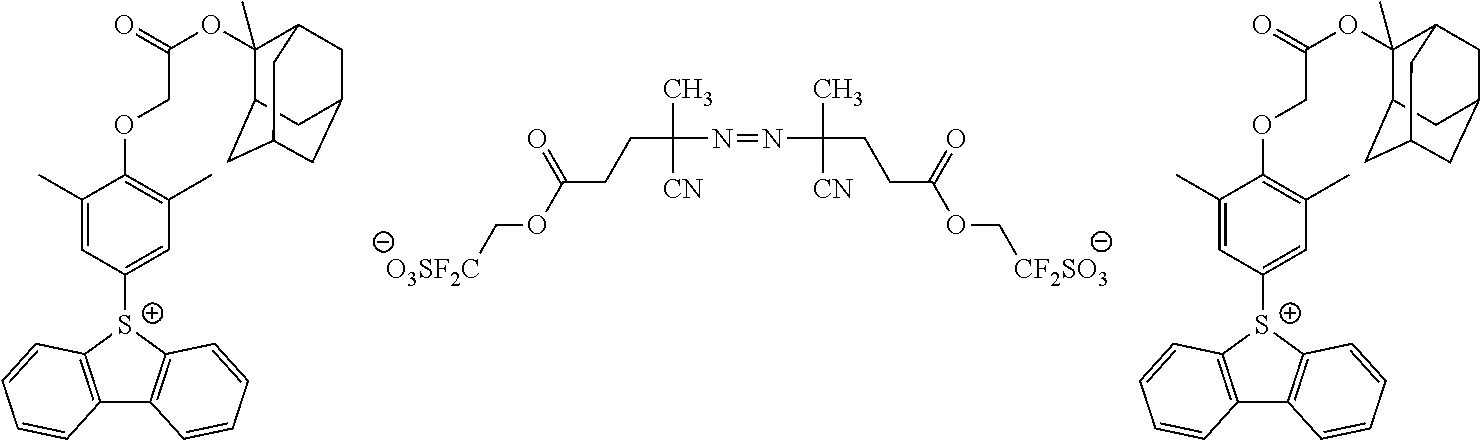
[O3SF2C]COC(CCC(N=NC(C)(CCC(OC[CF2SO3])=O)[CN])(C)[CN])=O.C12=C([S+](C3=CC(C)=C(OCC(OC4(C)C5CC6CC(CC4C6)C5)=O)C(C)=C3)C3=C1C=CC=C3)C=CC=C2.C12=C([S+](C3=CC(C)=C(OCC(OC4(C)C5CC6CC(CC4C6)C5)=O)C(C)=C3)C3=C1C=CC=C3)C=CC=C2
